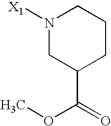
O(C(=O)C1CCCN([X1])C1)C
